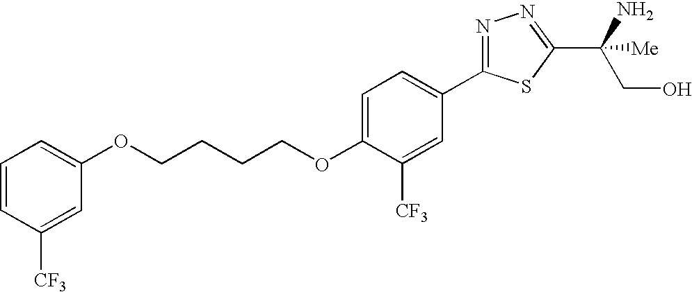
C(CCCOC1=CC=C(C2=NN=C(C(CO)([Me])N)S2)C=C1[CF3])OC1=CC=CC([CF3])=C1
